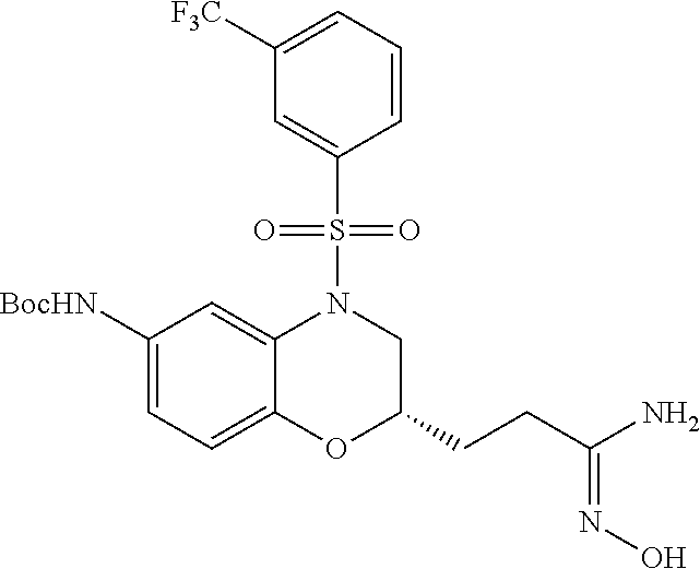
C1([F3C])=CC=CC(S(N2CC(CCC(N)=NO)OC3=CC=C([BocHN])C=C23)(=O)=O)=C1
